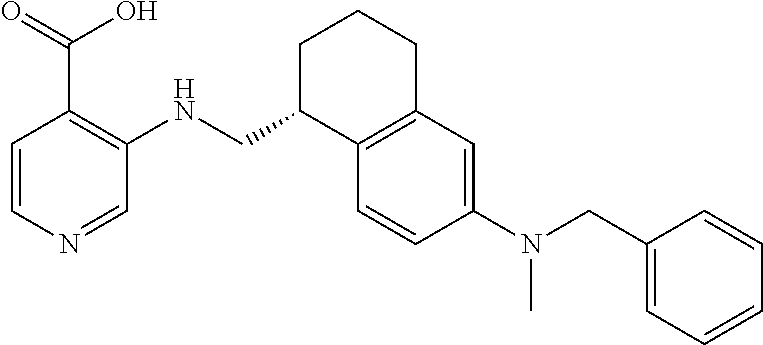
C1=CN=CC(NCC2C3=C(CCC2)C=C(N(CC2=CC=CC=C2)C)C=C3)=C1C(=O)O
